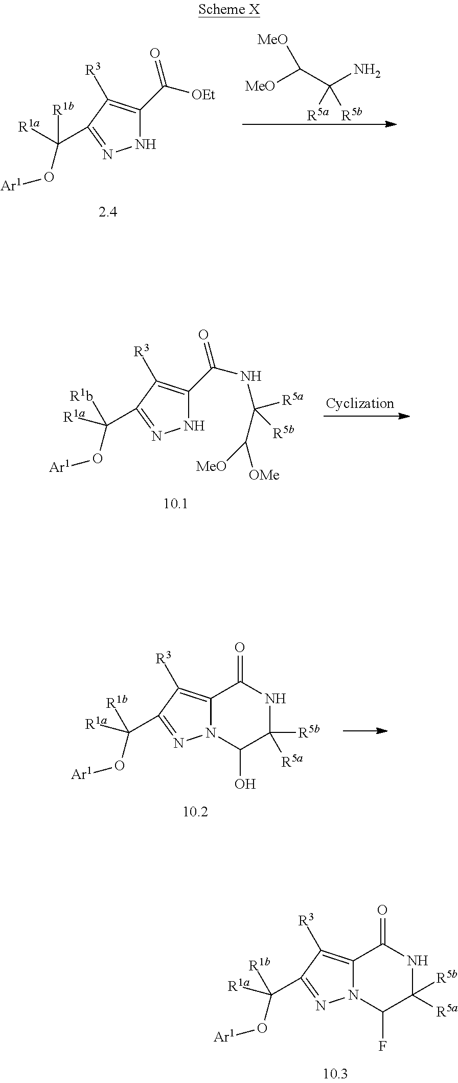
[MeO]C(C(N)([R5a])[R5b])[MeO].C([R1b])([R1a])(C1=NNC(C([OEt])=O)=C1[R3])O[Ar1].C([R1b])([R1a])(C1=NNC(C(NC([R5b])(C([OMe])[MeO])[R5a])=O)=C1[R3])O[Ar1].C([R1b])([R1a])(C1=NN2C(=C1[R3])C(=O)NC([R5b])([R5a])C2O)O[Ar1].C([R1b])([R1a])(C1=NN2C(=C1[R3])C(=O)NC([R5b])([R5a])C2F)O[Ar1]
